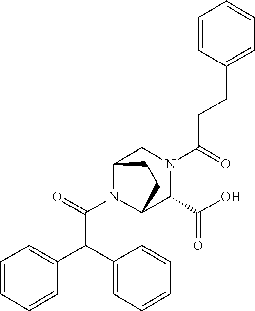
C(C(=O)N1CC2N(C(=O)C(C3=CC=CC=C3)C3=CC=CC=C3)C(C1C(O)=O)CC2)CC1=CC=CC=C1
